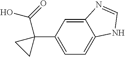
C12=CC(C3(C(O)=O)CC3)=CC=C1NC=N2
